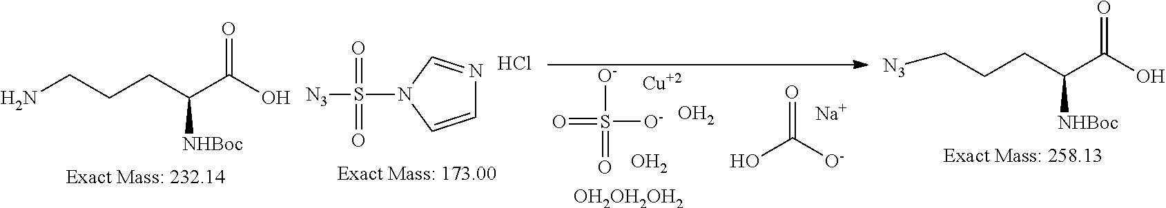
C1=CN=CN1S(=O)(=O)[N3].Cl.C(C(C(=O)O)[NHBoc])CCN.OC([O-])=O.[Na].O=S([O-])(=O)[O-].[OH2OH2OH2].O.O.[Cu].C(C(C(=O)O)[NHBoc])CC[N3]
